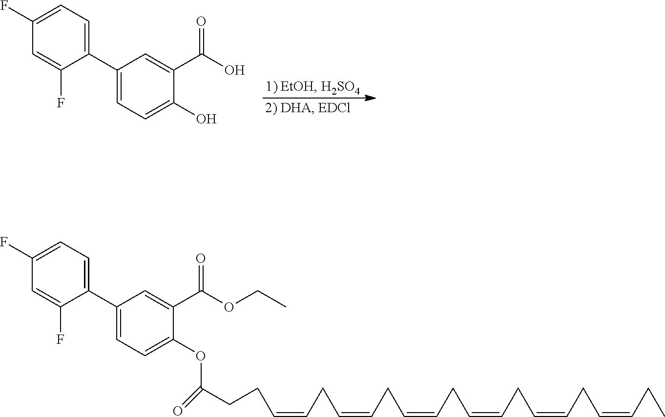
C1=C(F)C=C(F)C(C2=CC=C(O)C(C(O)=O)=C2)=C1.C1=C(F)C=C(F)C(C2=CC=C(OC(CCC=CCC=CCC=CCC=CCC=CCC=CCC)=O)C(C(OCC)=O)=C2)=C1
